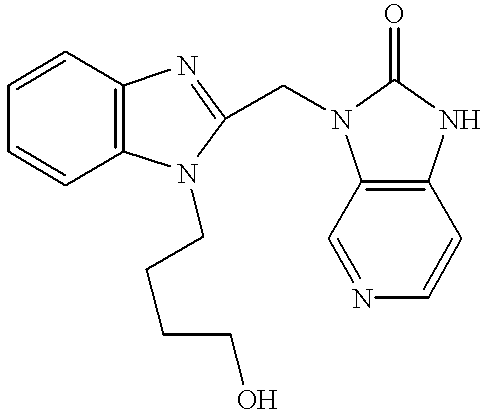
C1=CC2=C(C=C1)N(CCCCO)C(CN1C3=C(NC1=O)C=CN=C3)=N2
